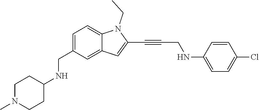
N1(CC)C2=CC=C(CNC3CCN(C)CC3)C=C2C=C1C#CCNC1=CC=C(Cl)C=C1
